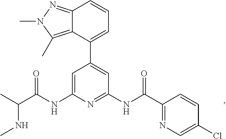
C1=C(NC(C(C)NC)=O)N=C(NC(=O)C2=NC=C(Cl)C=C2)C=C1C1=CC=CC2=NN(C)C(C)=C12
